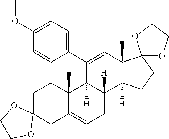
C1C2(CC3=CCC4([H])C([H])(C3(C)C1)C(C1=CC=C(OC)C=C1)=CC1(C)C4([H])CCC13OCCO3)OCCO2
